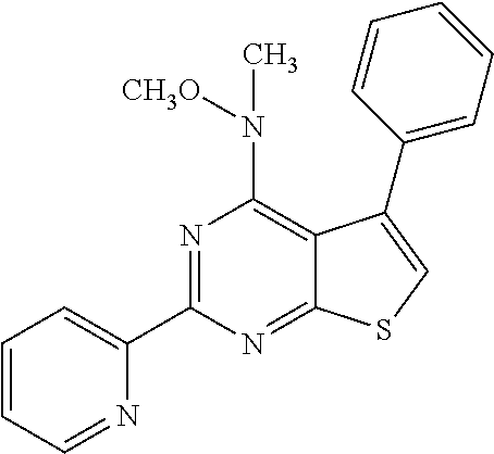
C1(C2=NC(N([CH3O])C)=C3C(=N2)SC=C3C2=CC=CC=C2)=CC=CC=N1
